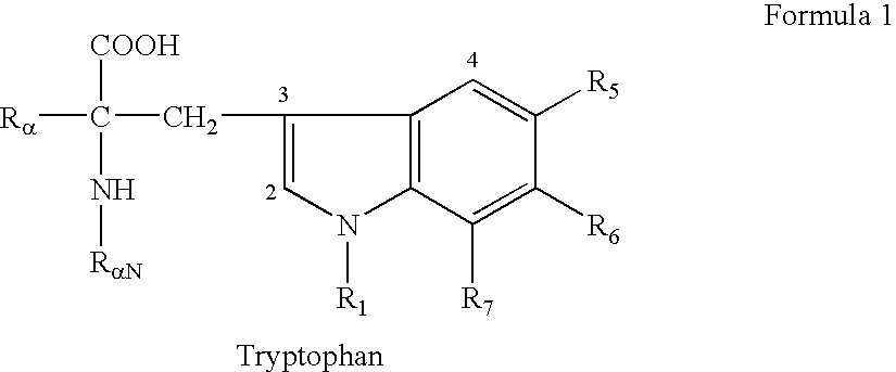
C1=C([R5])C([R6])=C([R7])C2=C1C(CC([Ra])([COOH])N[RaN])=CN2[R1]
